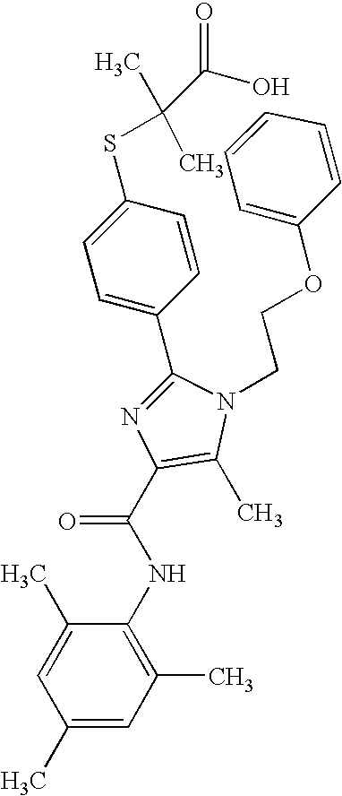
C1(C2=CC=C(SC(C)(C)C(O)=O)C=C2)=NC(C(NC2=C(C)C=C(C)C=C2C)=O)=C(C)N1CCOC1=CC=CC=C1
